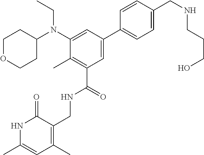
C1OCCC(N(C2=CC(C3=CC=C(CNCCCO)C=C3)=CC(C(NCC3=C(C)C=C(C)NC3=O)=O)=C2C)CC)C1
